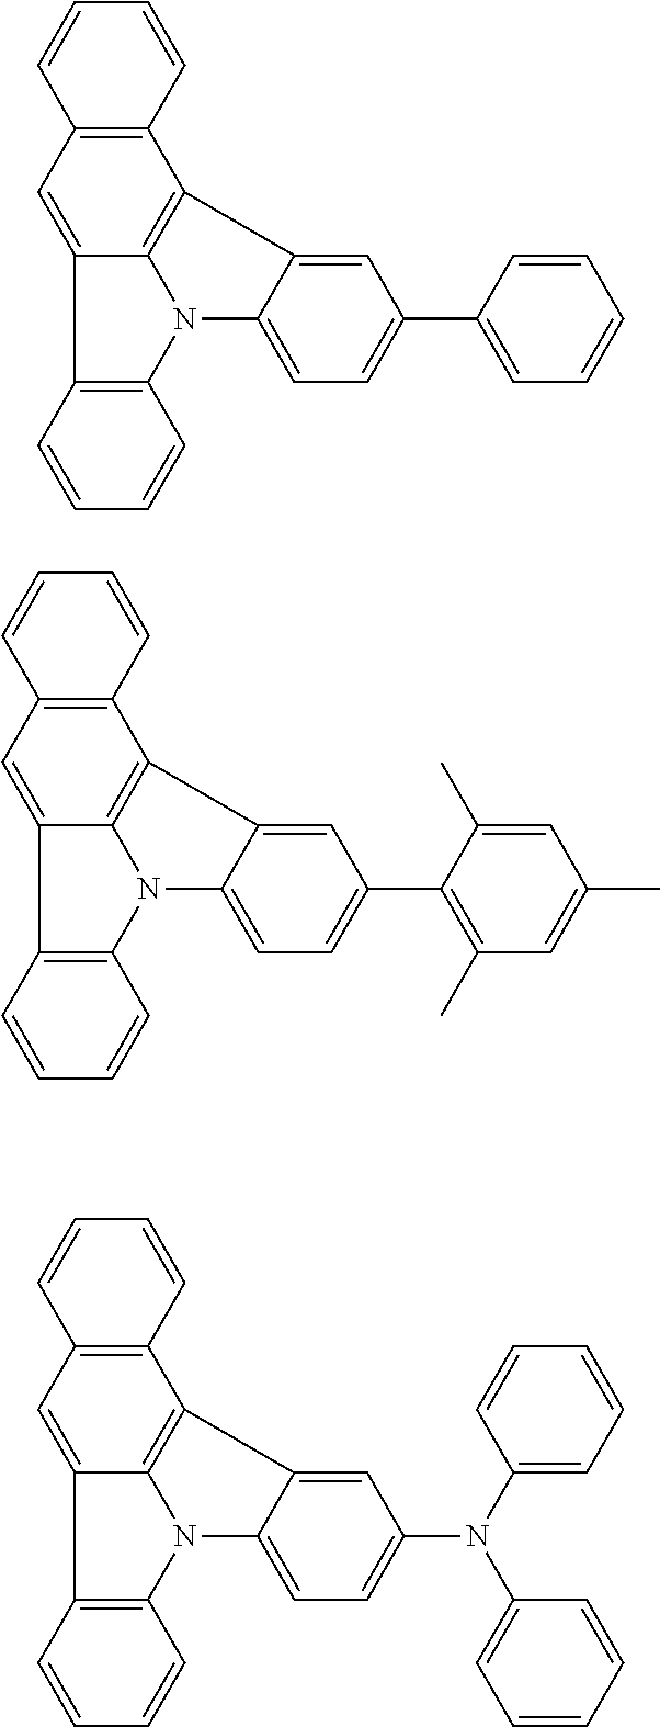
C1=C2C(=CC=C1C1=CC=CC=C1)N1C3=C(C4=CC5=C(C2=C14)C=CC=C5)C=CC=C3.C1=C2C(=CC=C1C1=C(C)C=C(C)C=C1C)N1C3=C(C4=CC5=C(C2=C14)C=CC=C5)C=CC=C3.C1=C2C(=CC=C1N(C1=CC=CC=C1)C1=CC=CC=C1)N1C3=C(C4=CC5=C(C2=C14)C=CC=C5)C=CC=C3
